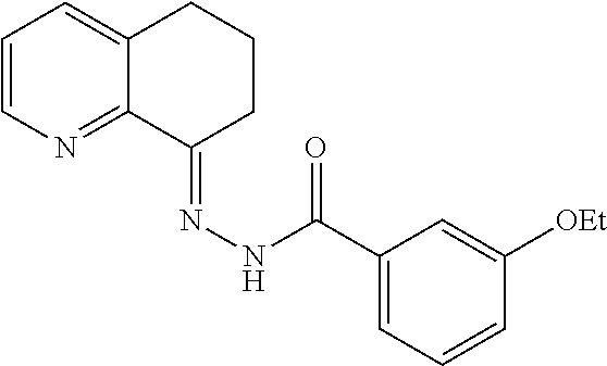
C1=CN=C2C(=C1)CCCC2=NNC(C1=CC=CC([OEt])=C1)=O
